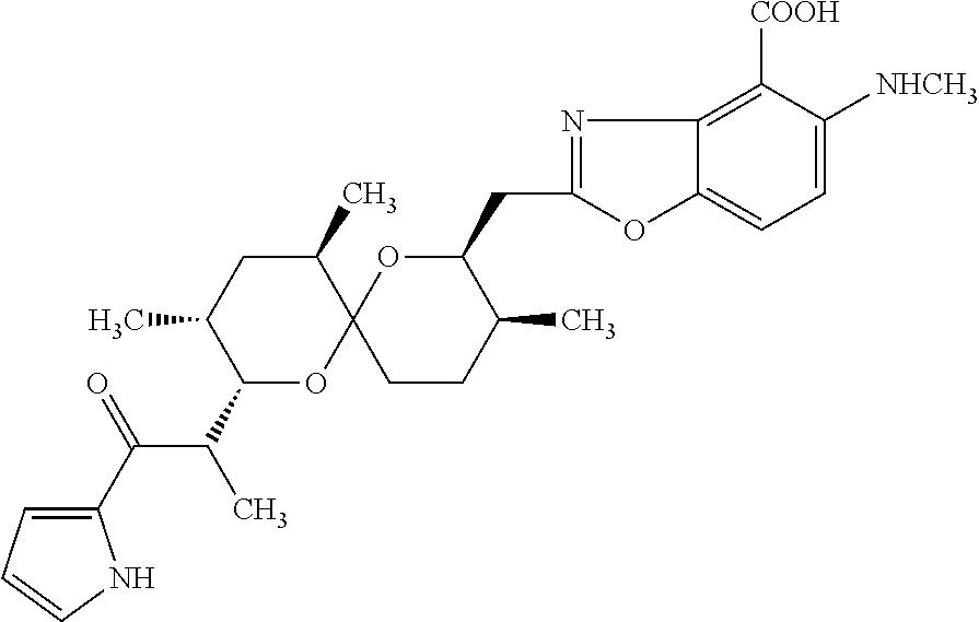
CC1C(C(C(=O)C2=CC=CN2)C)OC2(C(C)C1)CCC(C)C(CC1=NC3=C([COOH])C([NHCH3])=CC=C3O1)O2
